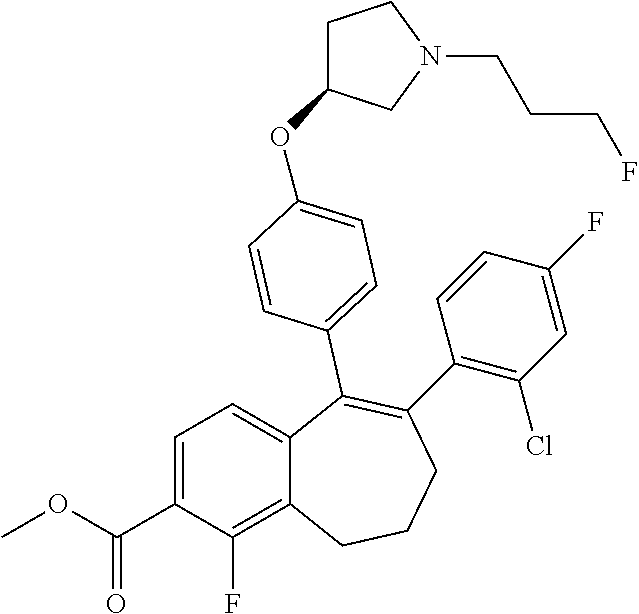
C1=C(C(OC)=O)C(F)=C2C(=C1)C(C1=CC=C(OC3CCN(CCCF)C3)C=C1)=C(C1=C(Cl)C=C(F)C=C1)CCC2
